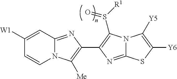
N12C(=NC(C3=C(S([R1])=O)N4C(=N3)SC([Y6])=C4[Y5])=C1[Me])C=C([W1])C=C2
